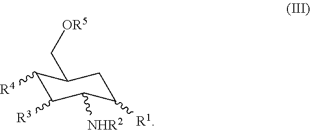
C1([R4])C([R3])C([NHR2])C([R1])CC1C[OR5]
